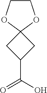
C1COC2(O1)CC(C(=O)O)C2
